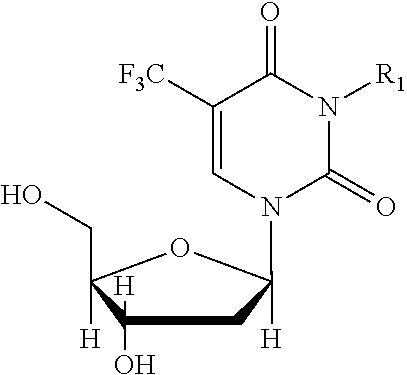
C1(O)([H])CC([H])(N2C=C([F3C])C(=O)N([R1])C2=O)OC1(CO)[H]
